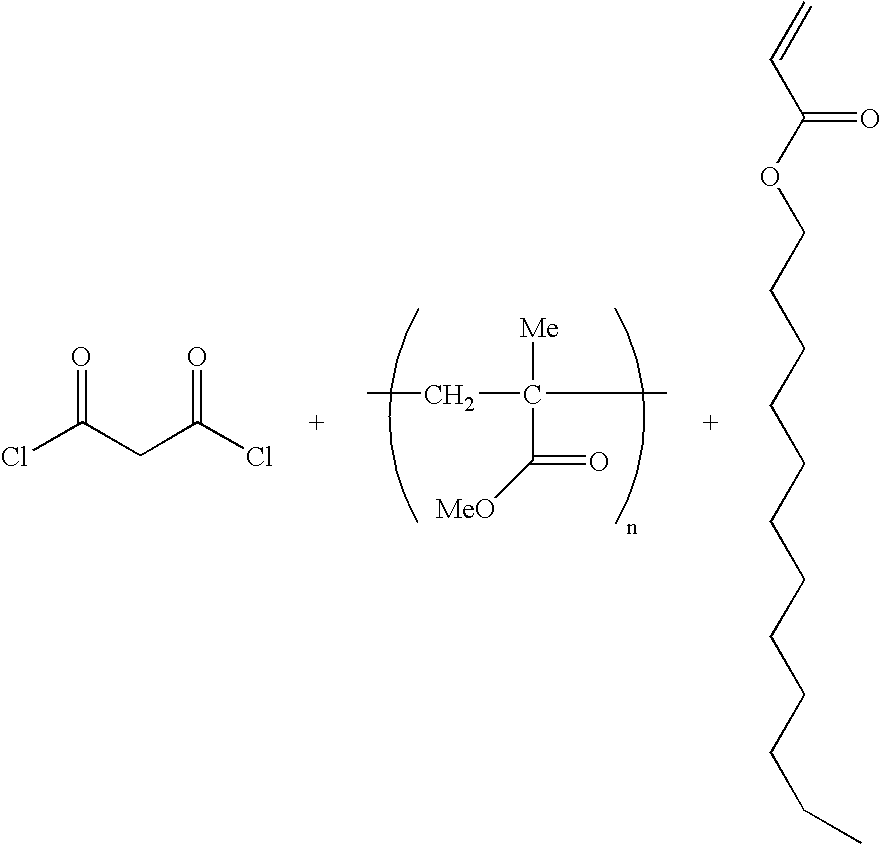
ClC(CC(Cl)=O)=O.CCC([Me])(C)C([MeO])=O.C=CC(OCCCCCCCCCCCC)=O
